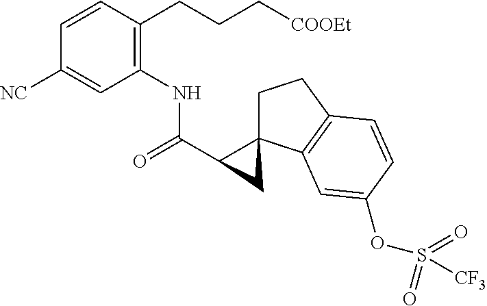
C1=CC(CCC[COOEt])=C(NC(C2C3(CCC4=C3C=C(OS([CF3])(=O)=O)C=C4)C2)=O)C=C1[NC]
